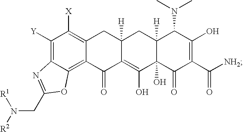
C1([Y])=C2C(=C3C(=C1[X])CC1([H])C(=C(O)C4(O)C([H])(C1)C(N(C)C)C(O)=C(C([NH2])=O)C4=O)C3=O)OC(CN([R1])[R2])=N2
